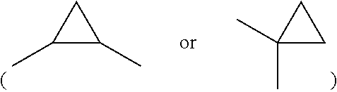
C1(C)C(C)C1.C1(C)(C)CC1
